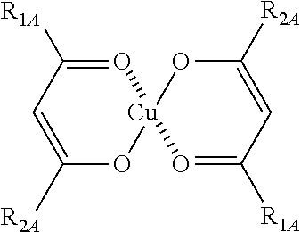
C1([R1A])=O[Cu]2(OC([R2A])=C1)OC([R2A])=CC([R1A])=O2
